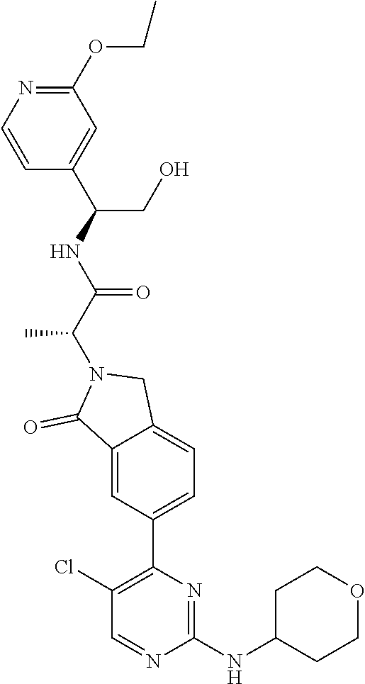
C1(NC2CCOCC2)=NC(C2=CC=C3C(=C2)C(=O)N(C(C(NC(C2=CC(OCC)=NC=C2)CO)=O)C)C3)=C(Cl)C=N1
